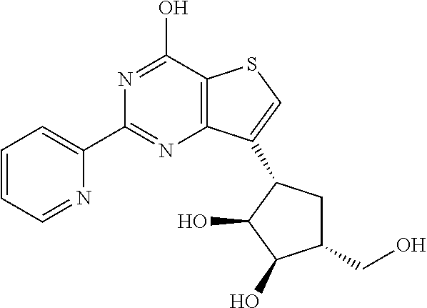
C1=CC=NC(C2=NC3=C(C(O)=N2)SC=C3C2CC(CO)C(O)C2O)=C1
